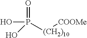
OP(=O)(O)[(CH2)10][COOMe]
